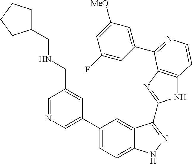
C1=C(C2=CC=C3C(=C2)C(C2=NC4=C(N2)C=CN=C4C2=CC([MeO])=CC(F)=C2)=NN3)C=C(CNCC2CCCC2)C=N1
